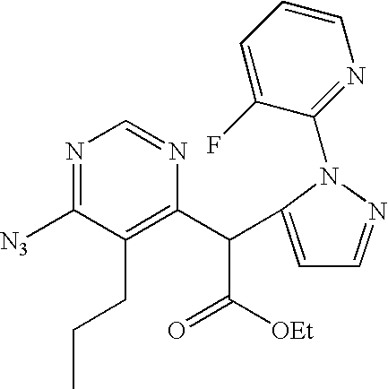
N1=C([N3])C(CCC)=C(C(C([OEt])=O)C2=CC=NN2C2=NC=CC=C2F)N=C1
